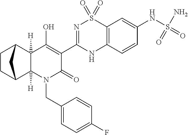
CC12([H])N(CC3=CC=C(F)C=C3)C(=O)C(C3=NS(=O)(=O)C4=C(N3)C=CC(NS(=O)(N)=O)=C4)=C(O)C1([H])C1CCC2C1
